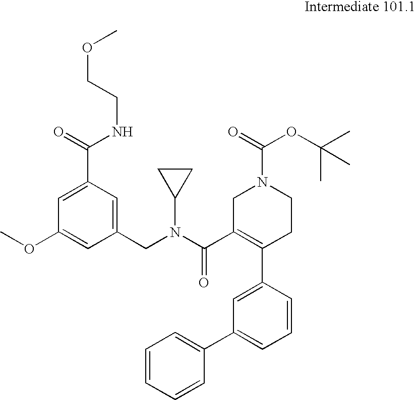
C1=CC=CC(C2=CC=CC(C3=C(C(N(CC4=CC(C(NCCOC)=O)=CC(OC)=C4)C4CC4)=O)CN(C(OC(C)(C)C)=O)CC3)=C2)=C1
